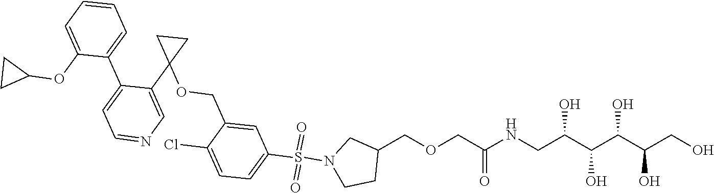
C(OCC(NCC(C(C(C(CO)O)O)O)O)=O)C1CN(S(C2=CC=C(Cl)C(COC3(C4=CN=CC=C4C4=CC=CC=C4OC4CC4)CC3)=C2)(=O)=O)CC1
